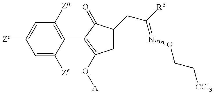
C1=C([Ze])C(C2=C(O[A])CC(CC(=NOCC[CCl3])[R6])C2=O)=C([Za])C=C1[Zc]
